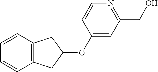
C12=C(C=CC=C1)CC(OC1=CC(CO)=NC=C1)C2
